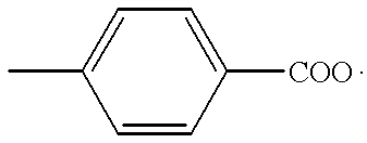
CC1=CC=C([COO])C=C1
